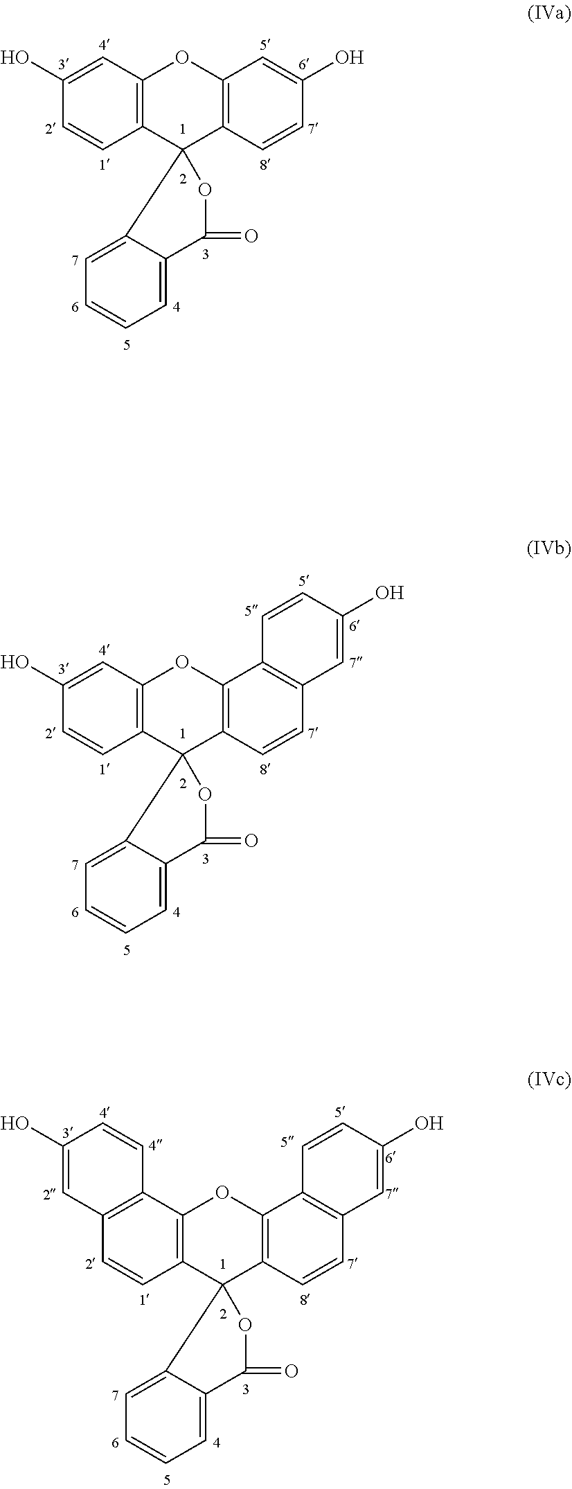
C12=C(C=C(O)C=C1)OC1=C(C23OC(=O)C2=CC=CC=C32)C=CC(O)=C1.C12=C(C=C(O)C=C1)OC1=C(C23OC(=O)C2=CC=CC=C32)C=CC2=C1C=CC(O)=C2.C12=C(C3=C(C=C1)C=C(O)C=C3)OC1=C(C23OC(=O)C2=CC=CC=C32)C=CC2=C1C=CC(O)=C2
